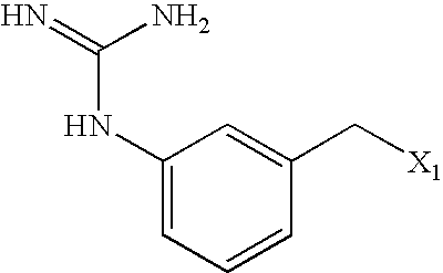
C1(NC(=N)N)=CC=CC(C[X1])=C1
